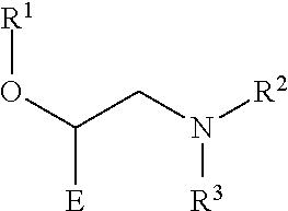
N(CC(O[R1])[E])([R2])[R3]
